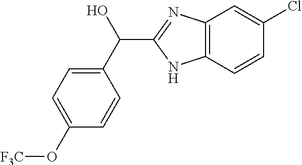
C12=C(C=CC(Cl)=C1)NC(C(C1=CC=C(O[F3C])C=C1)O)=N2
